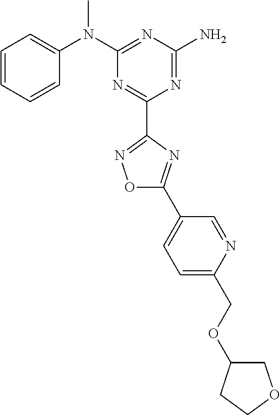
C1=CC=CC(N(C2=NC(N)=NC(C3=NOC(C4=CC=C(COC5COCC5)N=C4)=N3)=N2)C)=C1
